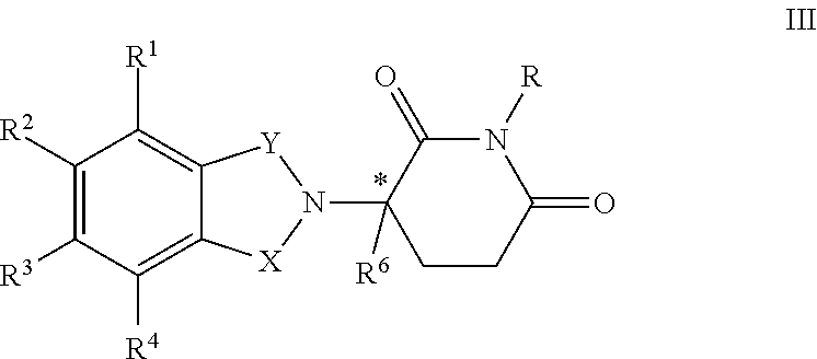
C1(=O)C(N2[Y]C3=C([R1])C([R2])=C([R3])C([R4])=C3[X]2)([R6])CCC(=O)N1[R]
